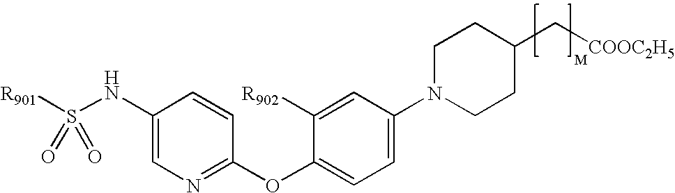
[R901]S(NC1=CN=C(OC2=CC=C(N3CCC(C[COOC2H5])CC3)C=C2[R902])C=C1)(=O)=O
